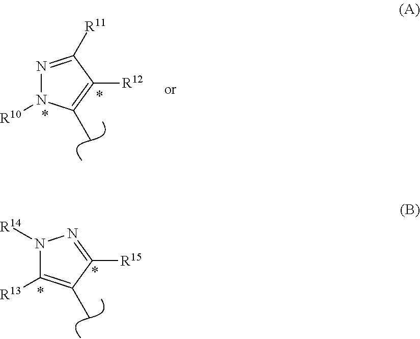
N1([R14])C([R13])=C(C)C([R15])=N1.N1=C([R11])C([R12])=C(C)N1[R10]
